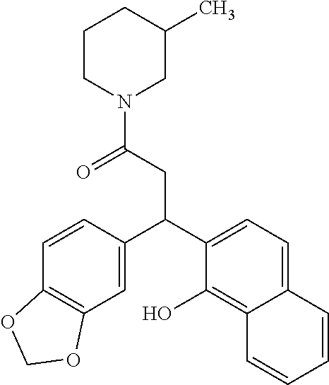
C1=CC(C(C2=CC=C3C(=C2O)C=CC=C3)CC(=O)N2CC(C)CCC2)=CC2=C1OCO2
